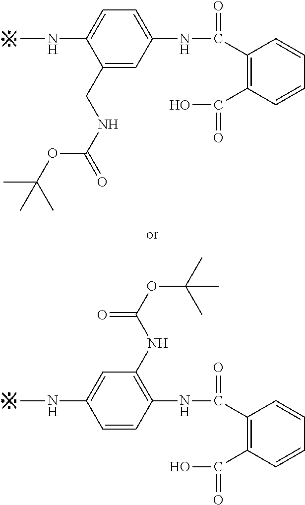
C1(CNC(=O)OC(C)(C)C)=CC(NC(C2=C(C(O)=O)C=CC=C2)=O)=CC=C1NC.C1=CC(NC(C2=C(C(O)=O)C=CC=C2)=O)=C(NC(OC(C)(C)C)=O)C=C1NC
